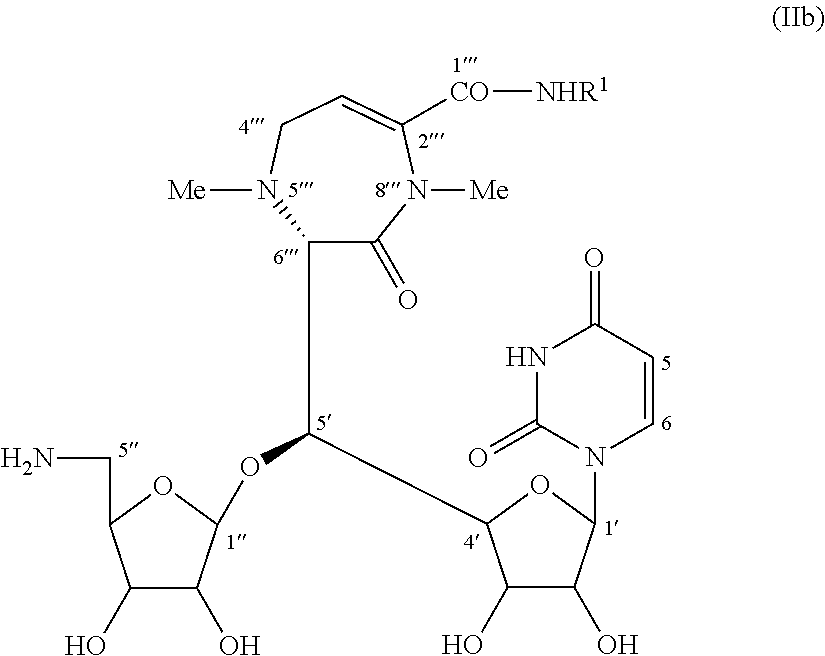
C1(C(OC2C(O)C(O)C(CN)O2)C2C(O)C(O)C(N3C=CC(=O)NC3=O)O2)C(=O)N([Me])C([CO][NHR1])=CCN1[Me]
